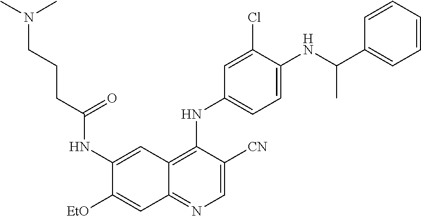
C1(NC(CCCN(C)C)=O)=CC2=C(NC3=CC=C(NC(C4=CC=CC=C4)C)C(Cl)=C3)C([CN])=CN=C2C=C1[OEt]
